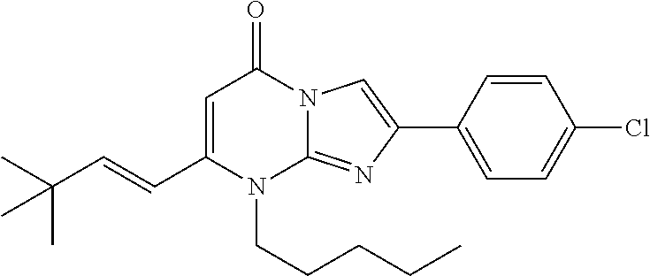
N1(CCCCC)C2=NC(C3=CC=C(Cl)C=C3)=CN2C(=O)C=C1C=CC(C)(C)C
